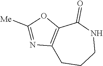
N1C(=O)C2=C(CCC1)N=C([Me])O2
